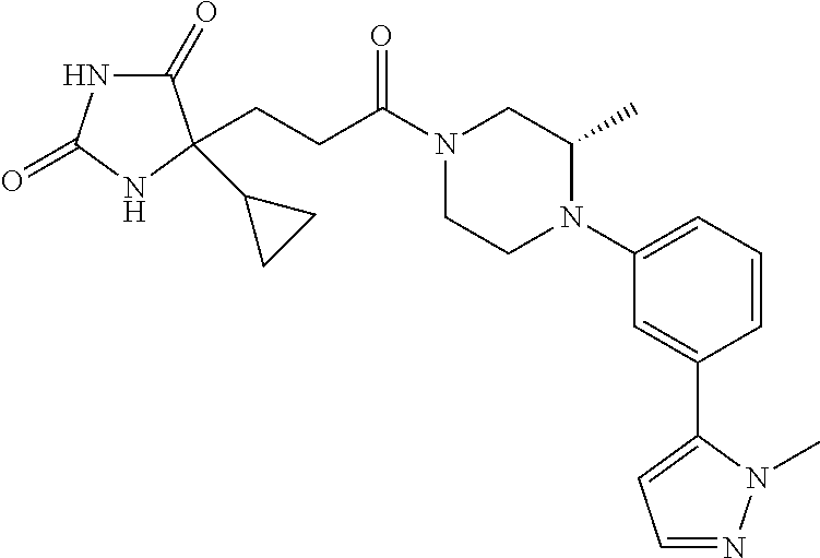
C1(=O)NC(=O)NC1(C1CC1)CCC(N1CCN(C2=CC=CC(C3=CC=NN3C)=C2)C(C)C1)=O
